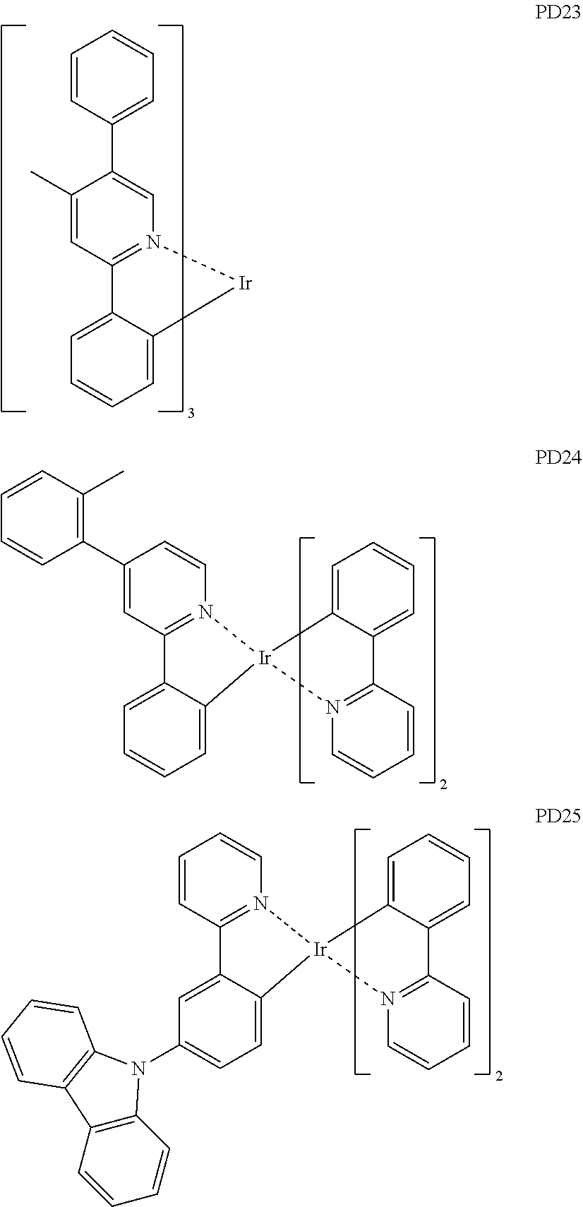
C1=CC(C2=CN3=C(C=C2C)C2=CC=CC=C2[Ir]3)=CC=C1.C1(C2=C(C)C=CC=C2)=CC2=N(C=C1)[Ir]1(C3=CC=CC=C23)C2=CC=CC=C2C2=N1C=CC=C2.C1=CC2=N(C=C1)[Ir]1(C3=CC=C(N4C5=C(C=CC=C5)C5=C4C=CC=C5)C=C23)C2=CC=CC=C2C2=N1C=CC=C2
